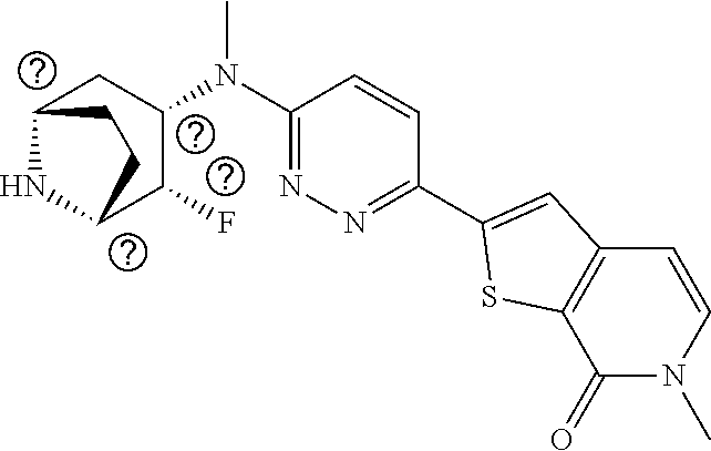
C1(N(C2CC3NC(C2F)CC3)C)=NN=C(C2=CC3=C(C(=O)N(C)C=C3)S2)C=C1
